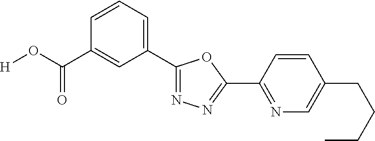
[H]OC(C1=CC(C2=NN=C(C3=NC=C(CCCC)C=C3)O2)=CC=C1)=O
